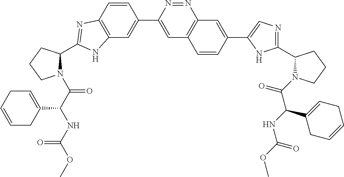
C12=C(C=CC(C3=CC4=C(N=N3)C=C(C3=CN=C(C5N(C(C(NC(=O)OC)C6=CCC=CC6)=O)CCC5)N3)C=C4)=C1)N=C(C1N(C(C(NC(OC)=O)C3=CCC=CC3)=O)CCC1)N2
